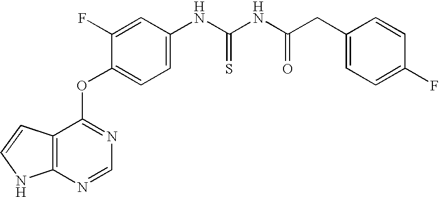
C1=C(F)C(OC2=NC=NC3=C2C=CN3)=CC=C1NC(NC(CC1=CC=C(F)C=C1)=O)=S
